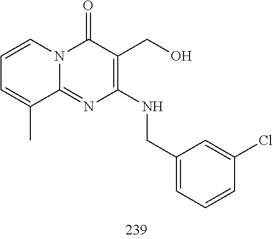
C1=CC=C(C)C2=NC(NCC3=CC=CC(Cl)=C3)=C(CO)C(=O)N12
